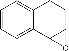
C1=CC=C2C(=C1)CCC1C2O1
